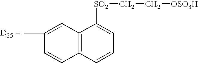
C1(C)=CC2=C(C=C1)C=CC=C2[SO2]CC[OSO3H]
